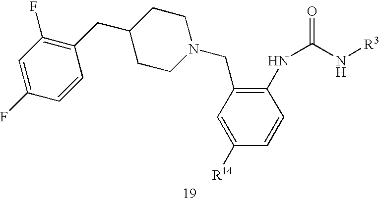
C1(CC2=C(F)C=C(F)C=C2)CCN(CC2=C(NC(N[R3])=O)C=CC([R14])=C2)CC1
